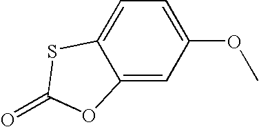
C12=CC=C(OC)C=C1OC(=O)S2
